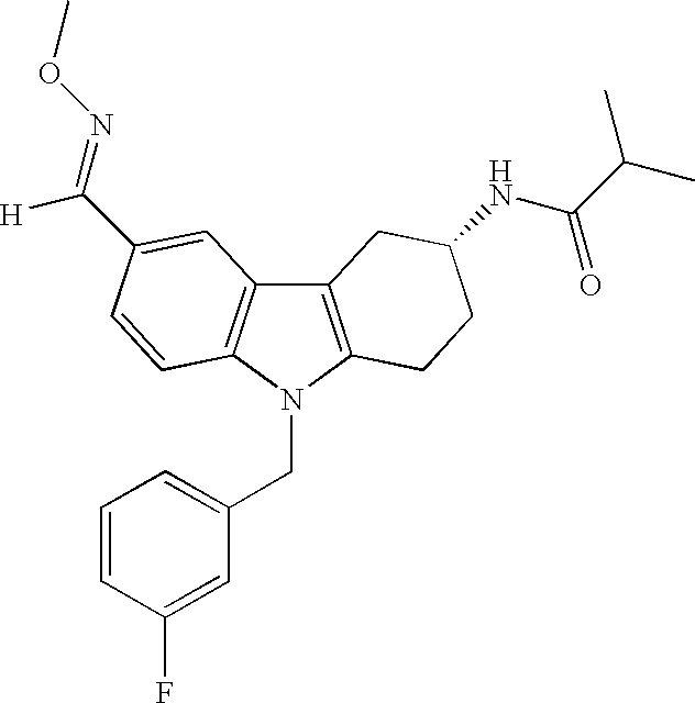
C12=C(N(CC3=CC=CC(F)=C3)C3=C1C=C(C([H])=NOC)C=C3)CCC(NC(C(C)C)=O)C2
